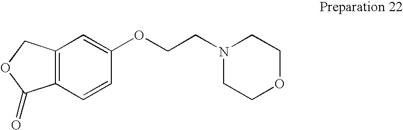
C12=C(C(=O)OC1)C=CC(OCCN1CCOCC1)=C2
